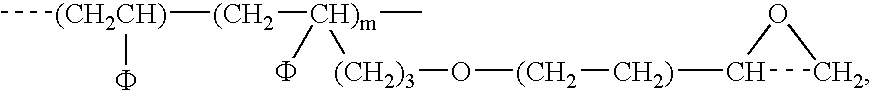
C[(CH2CH)]([(CH2][CH)m](C)(F)[(CH2)3]O[(CH2][CH2)]C1CO1)F
